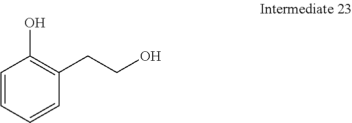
C1=CC=CC(CCO)=C1O
